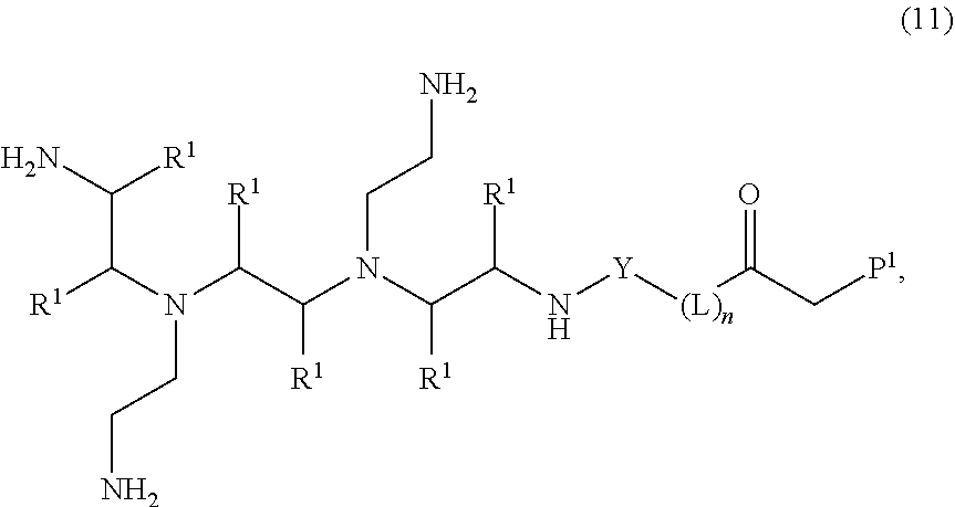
[R1]C(N(C(C(N(C(C(N[Y][(L)n]C(C[P1])=O)[R1])[R1])CCN)[R1])[R1])CCN)C(N)[R1]
